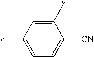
C1(*)=CC([#])=CC=C1[CN]
